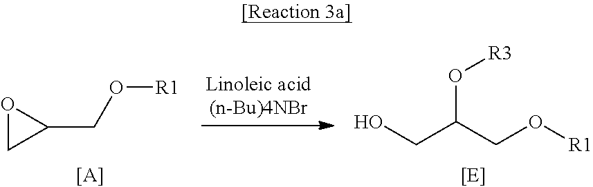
C1(CO[R1])OC1.[[A]].OCC(CO[R1])O[R3]
